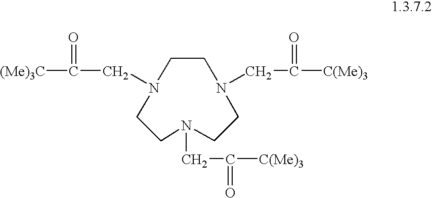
C1CN(CC(=O)[C(Me)3])CCN(CC([C(Me)3])=O)CCN1CC(=O)[(Me)3C]
